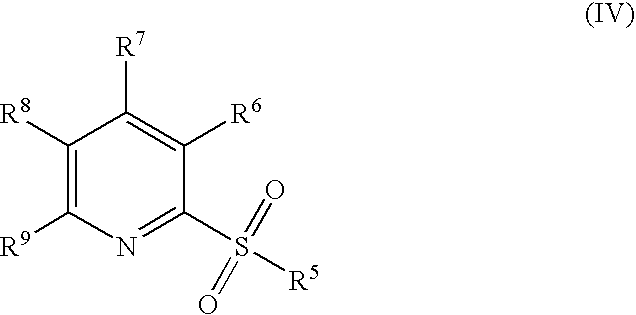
C1([R8])=C([R9])N=C(S(=O)(=O)[R5])C([R6])=C1[R7]
